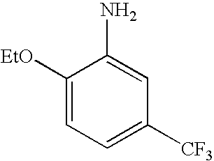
C1([EtO])=CC=C([CF3])C=C1N
